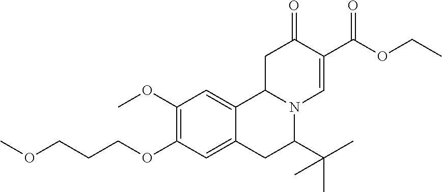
C1(OC)=C(OCCCOC)C=C2C(=C1)C1N(C(C(C)(C)C)C2)C=C(C(OCC)=O)C(=O)C1
